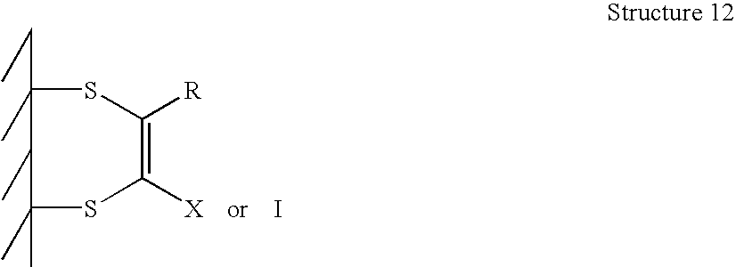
C1(C)(C)C(C)C(C)(CC)SC([R])=C([X])S1.I
